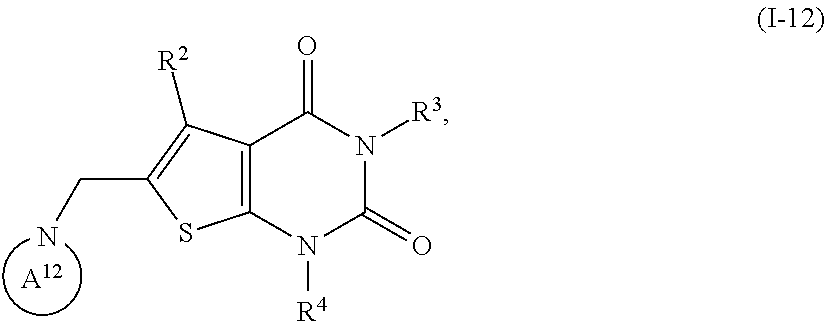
[A12].NCC1=C([R2])C2=C(S1)N([R4])C(=O)N([R3])C2=O
